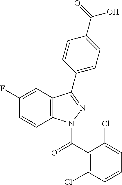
C1(F)=CC2=C(C=C1)N(C(C1=C(Cl)C=CC=C1Cl)=O)N=C2C1=CC=C(C(=O)O)C=C1
